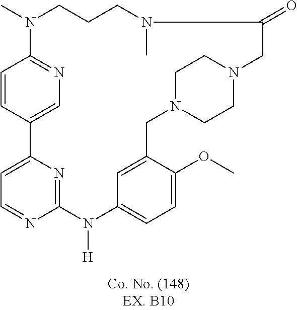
C1=NC2=NC(=C1)C1=CN=C(C=C1)N(C)CCCN(C)C(=O)CN1CCN(CC3=CC(=CC=C3OC)N2[H])CC1
